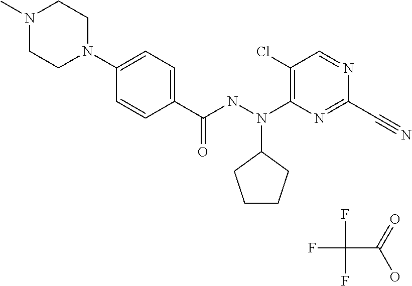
C1=CC(C(NN(C2=C(Cl)C=NC(C#N)=N2)C2CCCC2)=O)=CC=C1N1CCN(C)CC1.FC(F)(F)C(=O)O
